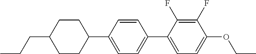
C1CC(C2=CC=C(C3=CC=C(OCC)C(F)=C3F)C=C2)CCC1CCC
